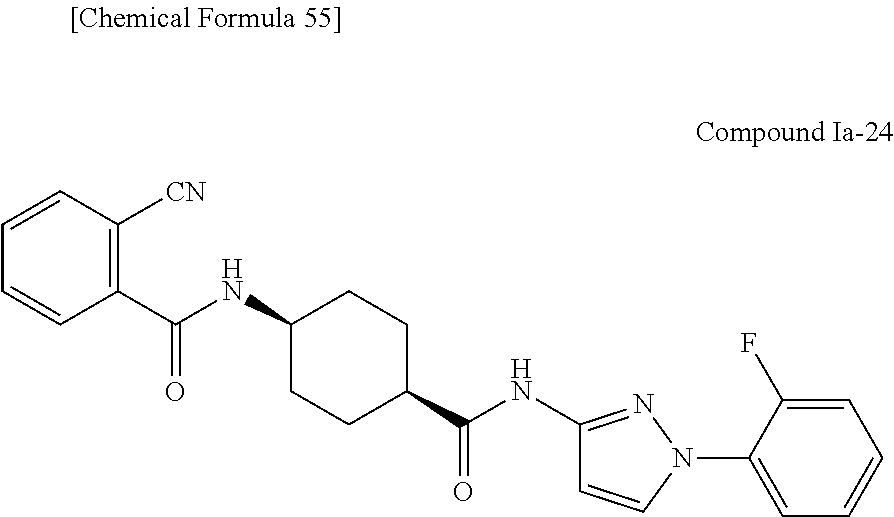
C1=CC([CN])=C(C(NC2CCC(C(NC3=NN(C4=CC=CC=C4F)C=C3)=O)CC2)=O)C=C1
